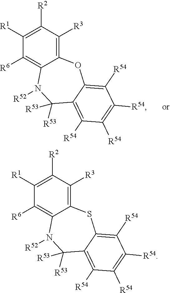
C12=C([R3])C([R2])=C([R1])C([R6])=C1N([R52])C([R53])([R53])C1=C([R54])C([R54])=C([R54])C([R54])=C1O2.C12=C([R3])C([R2])=C([R1])C([R6])=C1N([R52])C([R53])([R53])C1=C([R54])C([R54])=C([R54])C([R54])=C1S2
